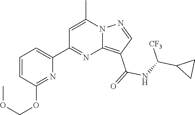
C12=C(C(=O)NC(C3CC3)[CF3])C=NN1C(C)=CC(C1=CC=CC(OCOC)=N1)=N2
